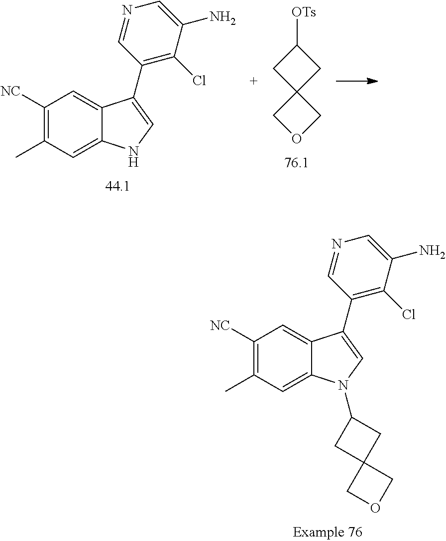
[OTs]C1CC2(C1)COC2.C1([NC])=C(C)C=C2C(=C1)C(C1=C(Cl)C(N)=CN=C1)=CN2.C1([NC])=C(C)C=C2C(=C1)C(C1=C(Cl)C(N)=CN=C1)=CN2C1CC2(C1)COC2
